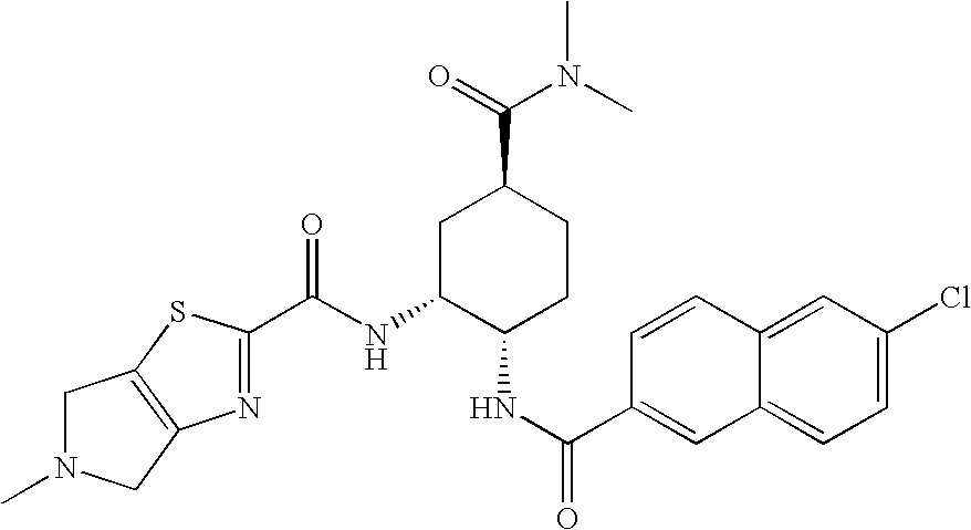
C1N(C)CC2=C1SC(C(NC1C(NC(=O)C3=CC4=CC=C(Cl)C=C4C=C3)CCC(C(=O)N(C)C)C1)=O)=N2
